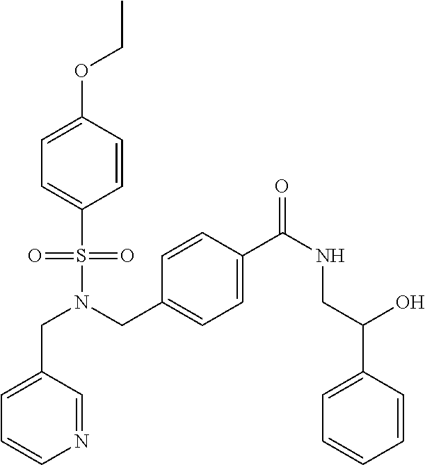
C1=CC(OCC)=CC=C1S(N(CC1=CC=C(C(NCC(C2=CC=CC=C2)O)=O)C=C1)CC1=CC=CN=C1)(=O)=O
